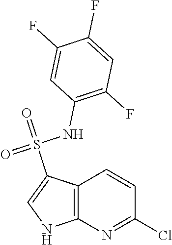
C12=C(N=C(Cl)C=C1)NC=C2S(=O)(NC1=C(F)C=C(F)C(F)=C1)=O
